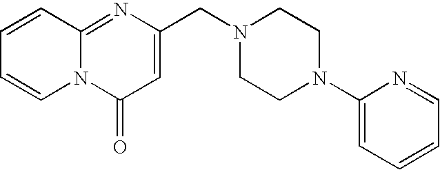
N12C(=NC(CN3CCN(C4=CC=CC=N4)CC3)=CC1=O)C=CC=C2
